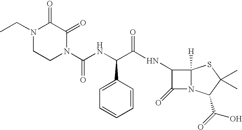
N(C1C(=O)N2C1([H])SC(C)(C)C2C(O)=O)C(=O)C(NC(N1C(=O)C(=O)N(CC)CC1)=O)C1=CC=CC=C1
